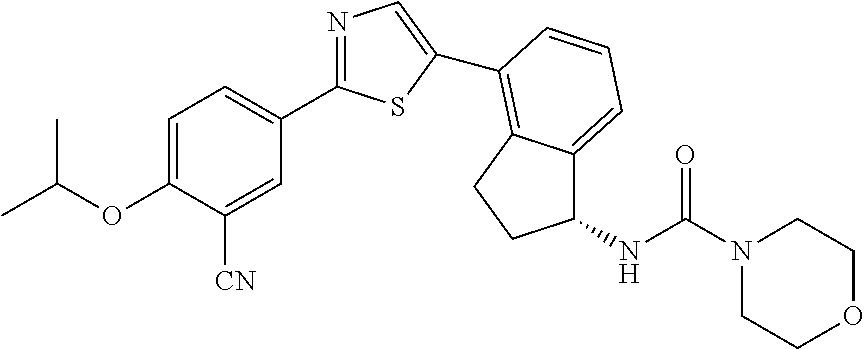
N1=C(C2=CC=C(OC(C)C)C([CN])=C2)SC(C2=C3C(=CC=C2)C(NC(=O)N2CCOCC2)CC3)=C1
